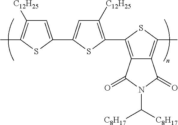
C1=C(C2=CC([C12H25])=C(C3=C4C(=C(C)S3)C(=O)N(C([C8H17])[C8H17])C4=O)S2)SC(C)=C1[C12H25]
